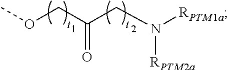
O(CC(CN([RPTM1a])[RPTM2a])=O)C
